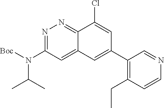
N1=C(N([Boc])C(C)C)C=C2C(=N1)C(Cl)=CC(C1=C(CC)C=CN=C1)=C2
